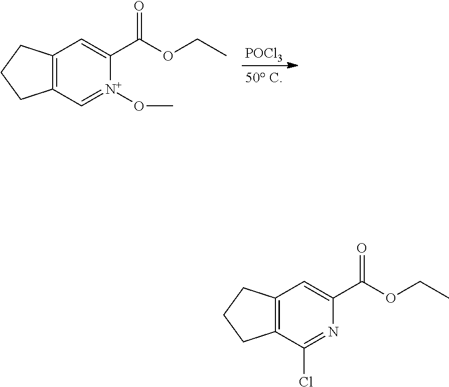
[POCl3].C12=C(C=[N+](OC)C(C(OCC)=O)=C1)CCC2.C12=C(C(Cl)=NC(C(OCC)=O)=C1)CCC2
